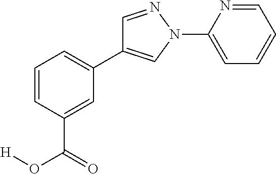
C1=CC(C(O[H])=O)=CC(C2=CN(C3=CC=CC=N3)N=C2)=C1
